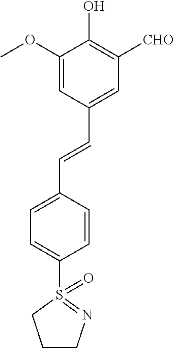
C1=C(OC)C(O)=C([CHO])C=C1C=CC1=CC=C(S2(=O)=NCCC2)C=C1
